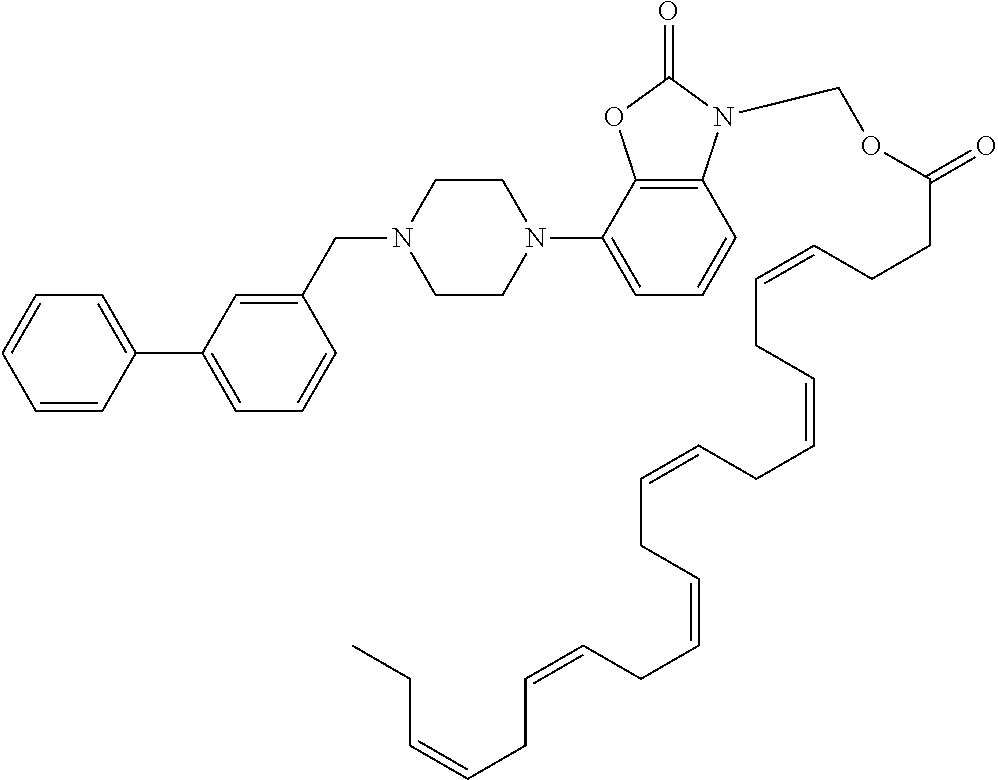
C12=C(C(N3CCN(CC4=CC(C5=CC=CC=C5)=CC=C4)CC3)=CC=C1)OC(=O)N2COC(CCC=CCC=CCC=CCC=CCC=CCC=CCC)=O
